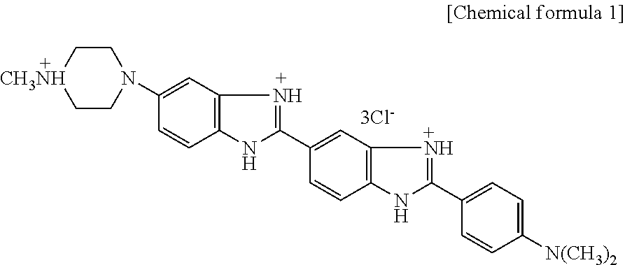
C1CN(C2=CC3=C(C=C2)NC(C2=CC4=C(C=C2)NC(C2=CC=C([N(CH3)2])C=C2)=N4)=N3)CC[CH3NH]1
